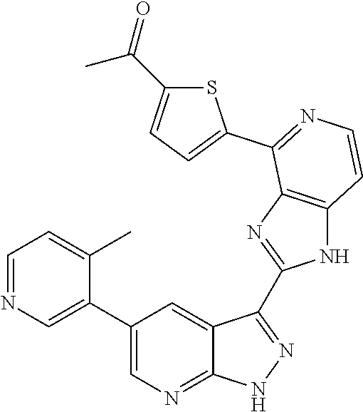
C1=NC=C(C2=CN=C3C(=C2)C(C2=NC4=C(N2)C=CN=C4C2=CC=C(C(=O)C)S2)=NN3)C(C)=C1
